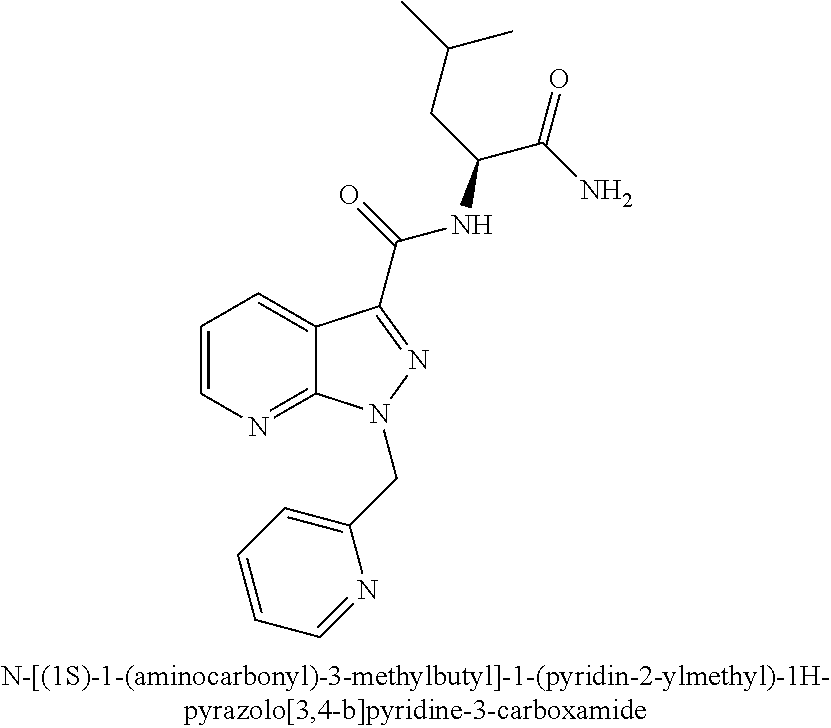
C1=CN=C2C(=C1)C(C(NC(CC(C)C)C(=O)N)=O)=NN2CC1=CC=CC=N1
